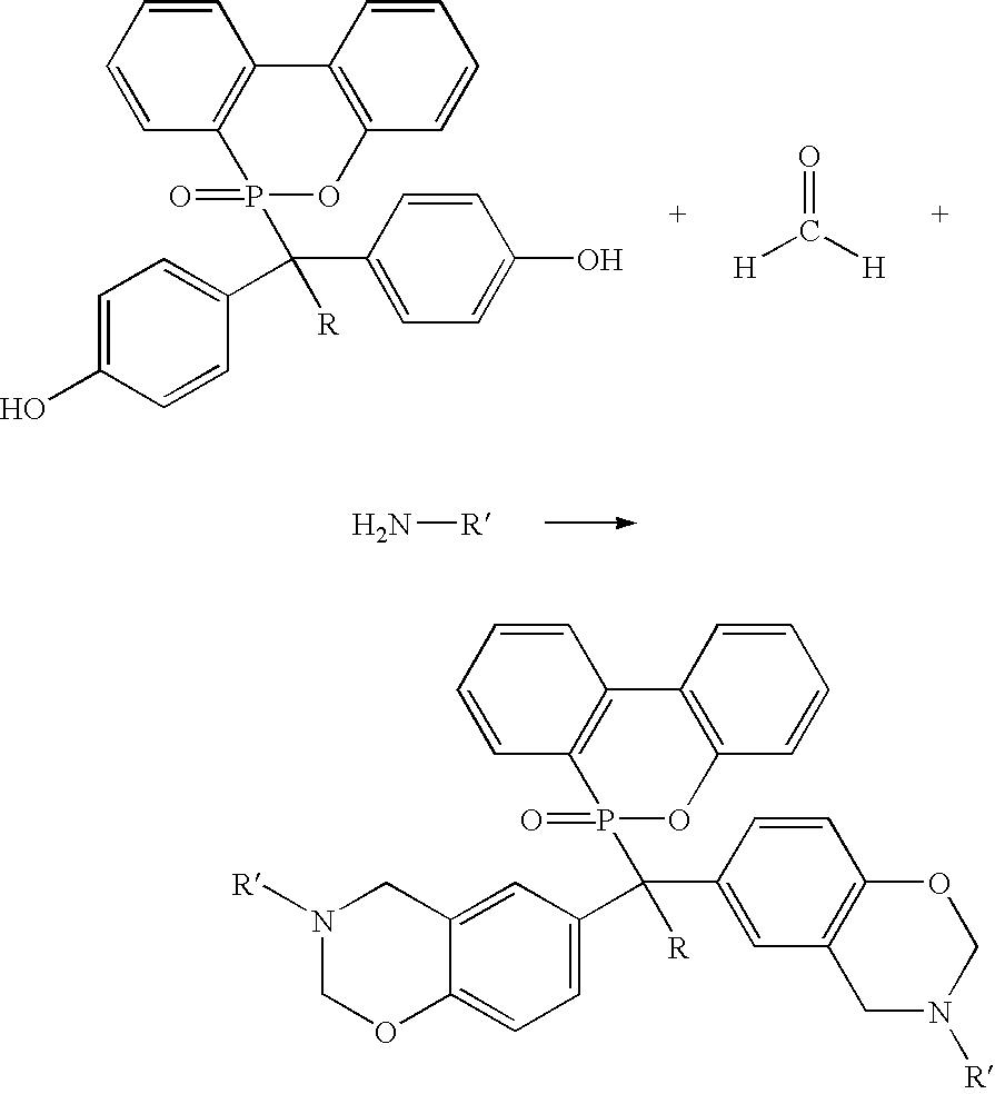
C1=CC=CC2=C1P(=O)(C(C1=CC3=C(C=C1)OCN([R])C3)(C1=CC=C3C(=C1)CN([R])CO3)[R])OC1=C2C=CC=C1.C1=CC=CC2=C1P(=O)(C(C1=CC=C(O)C=C1)(C1=CC=C(O)C=C1)[R])OC1=C2C=CC=C1.[H]C([H])=O.N[R]
